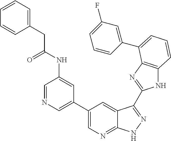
C1(C2=CN=CC(NC(CC3=CC=CC=C3)=O)=C2)=CN=C2C(=C1)C(C1=NC3=C(N1)C=CC=C3C1=CC(F)=CC=C1)=NN2
